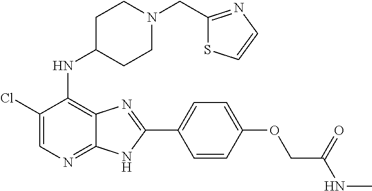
C1(Cl)=CN=C2C(=C1NC1CCN(CC3=NC=CS3)CC1)N=C(C1=CC=C(OCC(NC)=O)C=C1)N2
